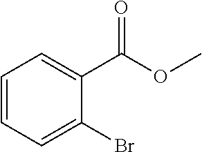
C1=CC=C(Br)C(C(OC)=O)=C1
